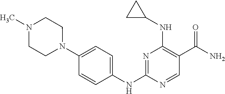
N1=C(NC2=CC=C(N3CCN(C)CC3)C=C2)N=CC(C(N)=O)=C1NC1CC1
